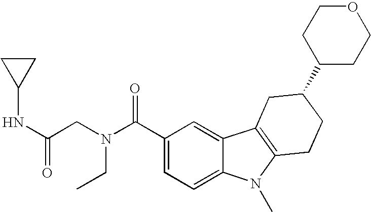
C1(C(N(CC(NC2CC2)=O)CC)=O)=CC=C2C(=C1)C1=C(N2C)CCC(C2CCOCC2)C1
